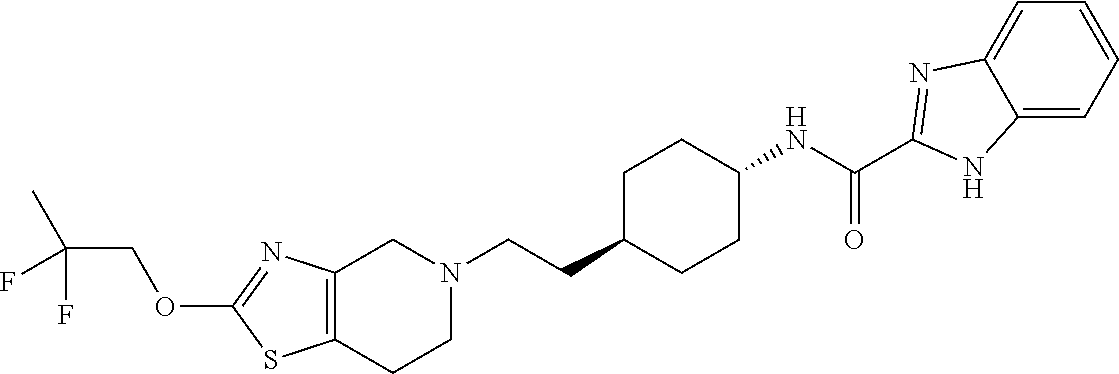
C12=C(CCN(CCC3CCC(NC(=O)C4=NC5=CC=CC=C5N4)CC3)C1)SC(OCC(C)(F)F)=N2
